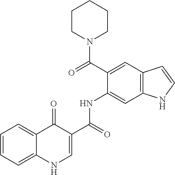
C1=CC=C2C(=C1)C(=O)C(C(NC1=CC3=C(C=C1C(=O)N1CCCCC1)C=CN3)=O)=CN2
